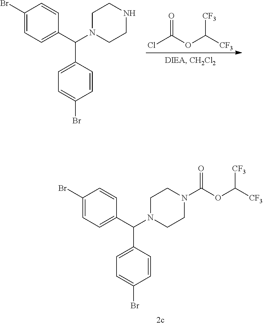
ClC(OC([CF3])[CF3])=O.C1N(C(C2=CC=C(Br)C=C2)C2=CC=C(Br)C=C2)CCNC1.C1N(C(C2=CC=C(Br)C=C2)C2=CC=C(Br)C=C2)CCN(C(OC([CF3])[CF3])=O)C1
